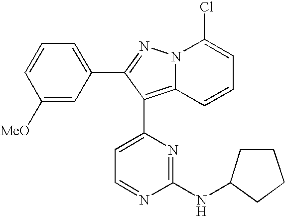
C1([MeO])=CC(C2=NN3C(=C2C2=CC=NC(NC4CCCC4)=N2)C=CC=C3Cl)=CC=C1
